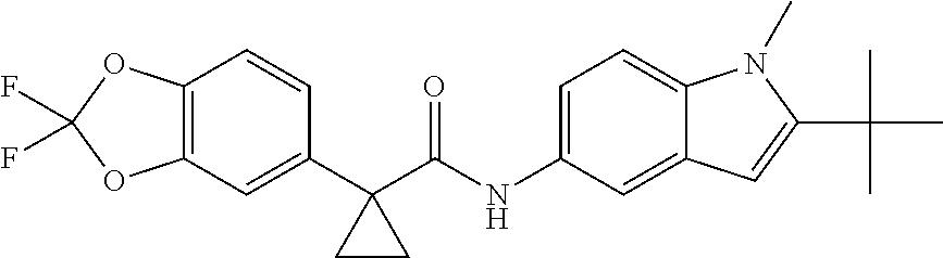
C1(C2(C(NC3=CC=C4C(=C3)C=C(C(C)(C)C)N4C)=O)CC2)=CC2=C(C=C1)OC(F)(F)O2
